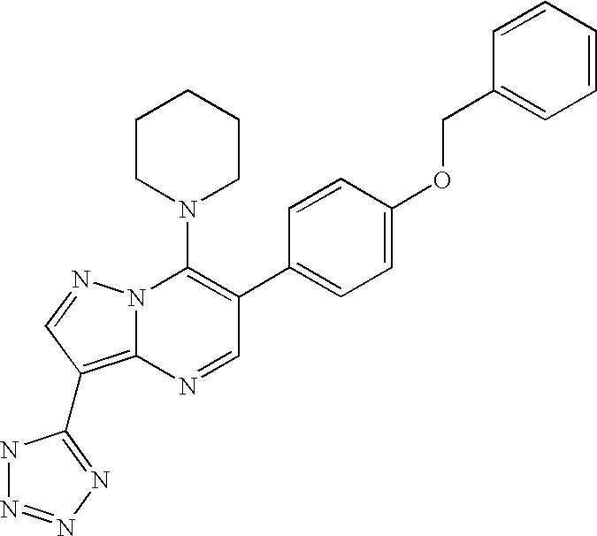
N1=CC(C2=CC=C(OCC3=CC=CC=C3)C=C2)=C(N2CCCCC2)N2C1=C(C1=NN=NN1)C=N2
